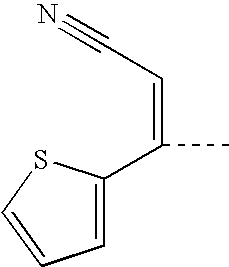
C1=C(C(=CC#N)C)SC=C1
